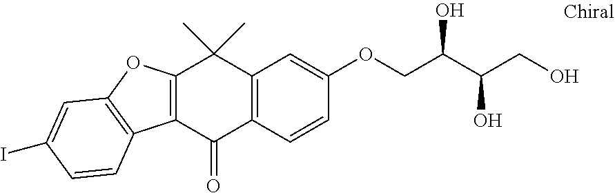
C12=C(C(=O)C3=C(C1(C)C)C=C(OCC(C(CO)O)O)C=C3)C1=C(O2)C=C(I)C=C1
